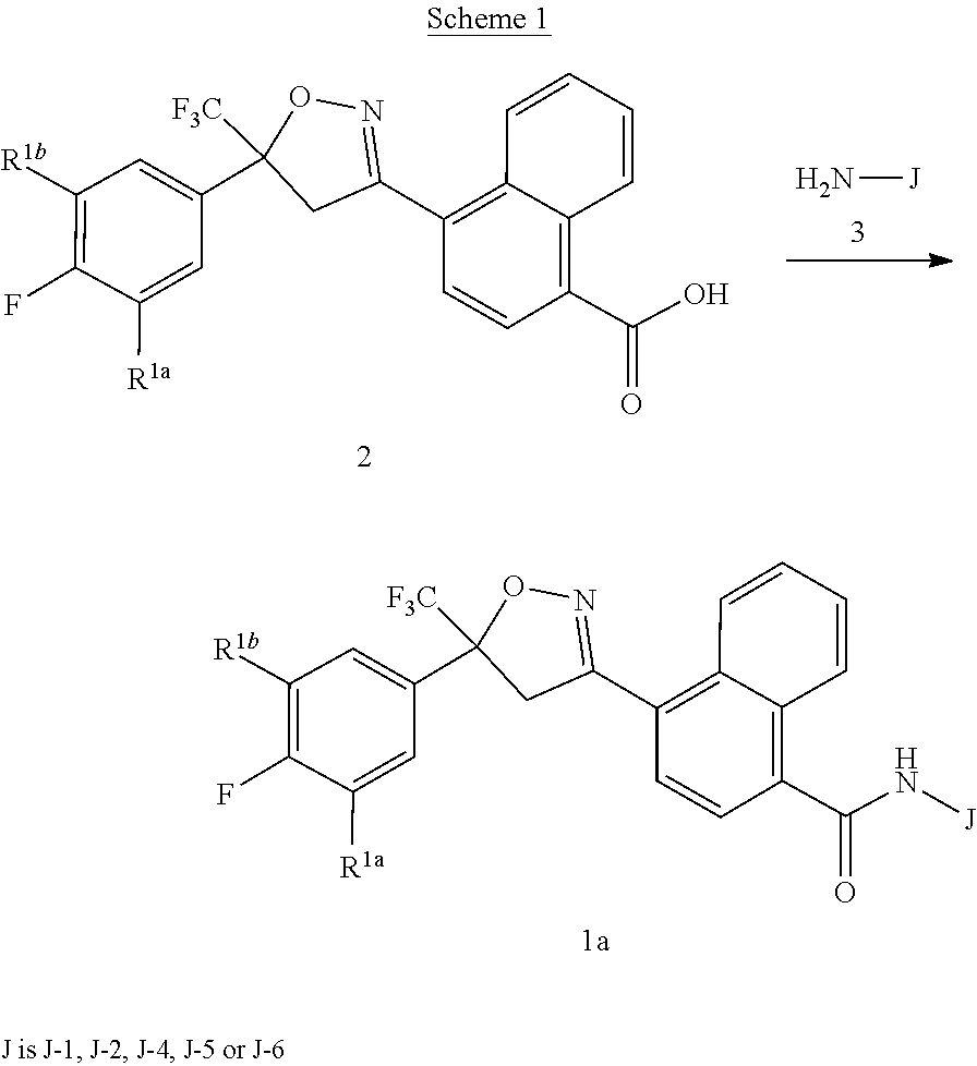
C1(C(=O)N[J])=C2C(=C(C3=NOC(C4=CC([R1b])=C(F)C([R1a])=C4)([F3C])C3)C=C1)C=CC=C2.N[J].C1(C(=O)O)=C2C(=C(C3=NOC(C4=CC([R1b])=C(F)C([R1a])=C4)([F3C])C3)C=C1)C=CC=C2
